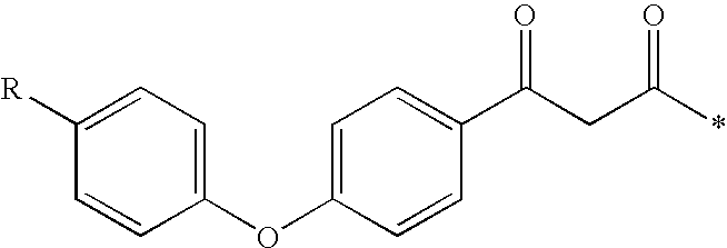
C1(OC2=CC=C(C(CC(*)=O)=O)C=C2)=CC=C([R])C=C1
